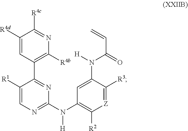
C1([R1])=CN=C(N(C2=C([R2])[Z]=C([R3])C(N([H])C(C=C)=O)=C2)[H])N=C1C1=C([R4b])N=C([R4c])C([R4d])=C1
